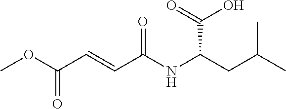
COC(C=CC(NC(CC(C)C)C(=O)O)=O)=O
